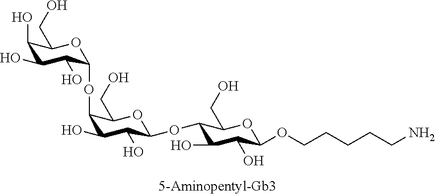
C1(O)C(O)C(O)C(OC2C(O)C(O)C(OC3C(O)C(O)C(OCCCCCN)OC3CO)OC2CO)OC1CO
